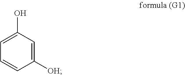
C1=CC([OH])=CC(O)=C1
